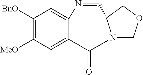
C1([MeO])=C([BnO])C=C2C(=C1)C(=O)N1COCC1C=N2
